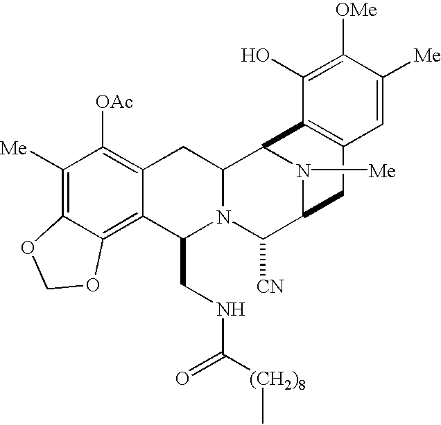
C1([Me])=C2C(=C3C(=C1[OAc])CC1N(C3CNC(=O)[(CH2)8]C)C([CN])C3N([Me])C1C1=C(C3)C=C([Me])C([OMe])=C1O)OCO2
